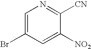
C1=C(Br)C=C([NO2])C([CN])=N1
